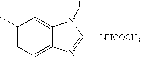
C1(C)=CC=C2C(=C1)N([H])C([NHCOCH3])=N2
